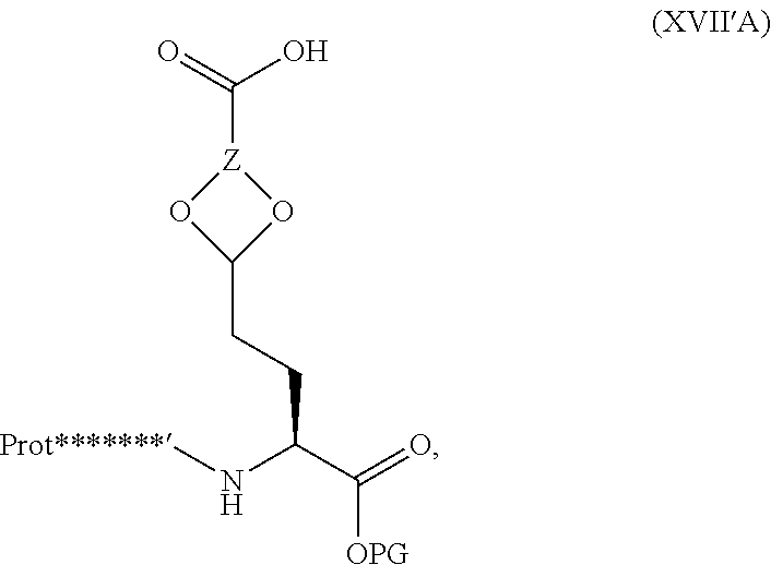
N(C(C(=O)[OPG])CCC1O[Z](C(O)=O)O1)[Prot*******]
